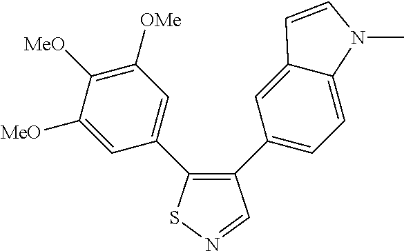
C1([MeO])=CC(C2=C(C3=CC=C4C(=C3)C=CN4C)C=NS2)=CC([OMe])=C1[MeO]
